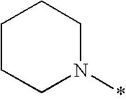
C1N(*)CCCC1
